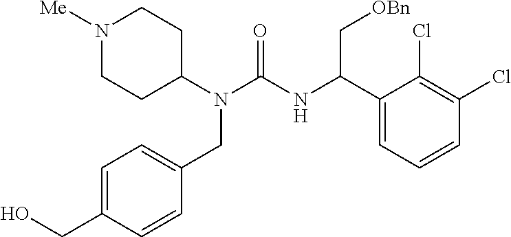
N1([Me])CCC(N(C(=O)NC(C2=CC=CC(Cl)=C2Cl)C[OBn])CC2=CC=C(CO)C=C2)CC1
